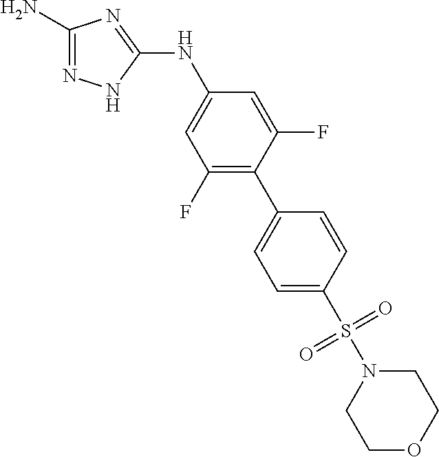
C1(N)=NNC(NC2=CC(F)=C(C3=CC=C(S(=O)(=O)N4CCOCC4)C=C3)C(F)=C2)=N1
